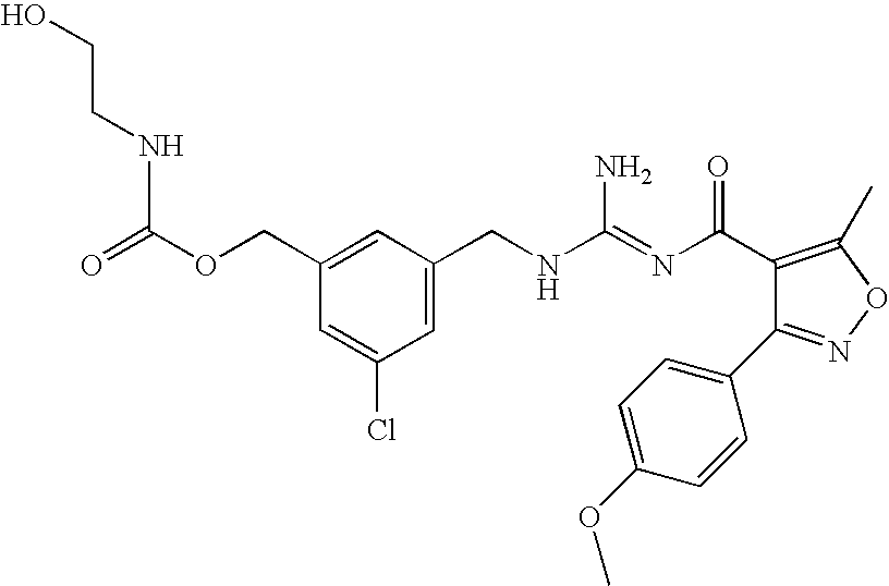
C(C1=CC(CNC(=NC(=O)C2=C(C)ON=C2C2=CC=C(OC)C=C2)N)=CC(Cl)=C1)OC(=O)NCCO
